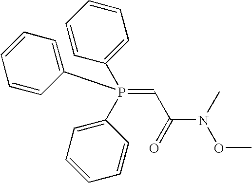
P(=CC(N(C)OC)=O)(C1=CC=CC=C1)(C1=CC=CC=C1)C1=CC=CC=C1
